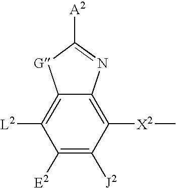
C12=C([L2])C([E2])=C([J2])C([X2]C)=C1N=C([A2])[G]2
